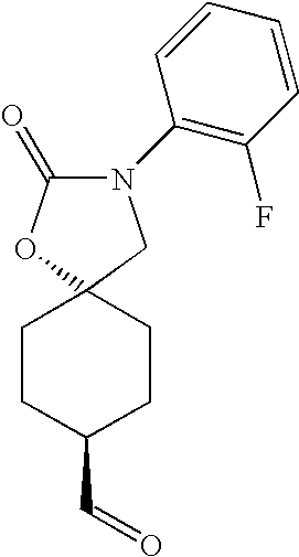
C1(=O)OC2(CN1C1=C(F)C=CC=C1)CCC(C=O)CC2
